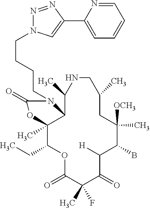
O1C(=O)C(C)(F)C(=O)C([H])C(B)C([OCH3])(C)CC(C)CNC(C)C2C(C)(C1CC)OC(=O)N2CCCCN1N=NC(C2=CC=CC=N2)=C1
